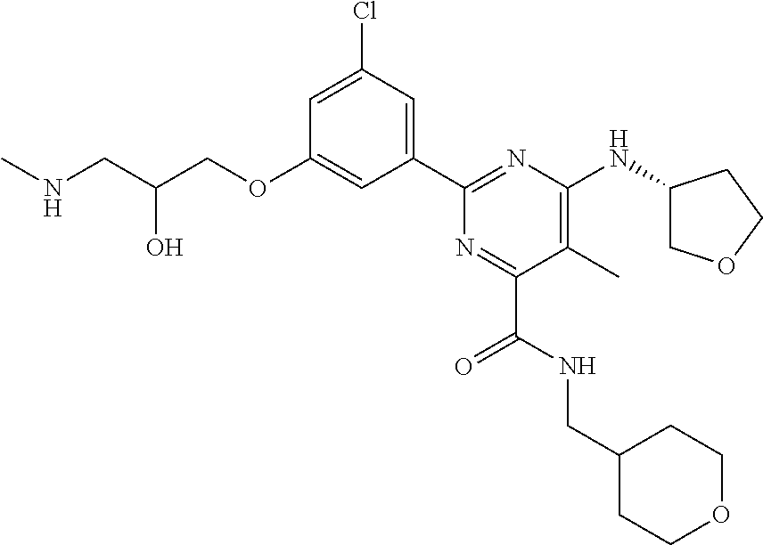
C1=C(Cl)C=C(C2=NC(NC3COCC3)=C(C)C(C(NCC3CCOCC3)=O)=N2)C=C1OCC(CNC)O
